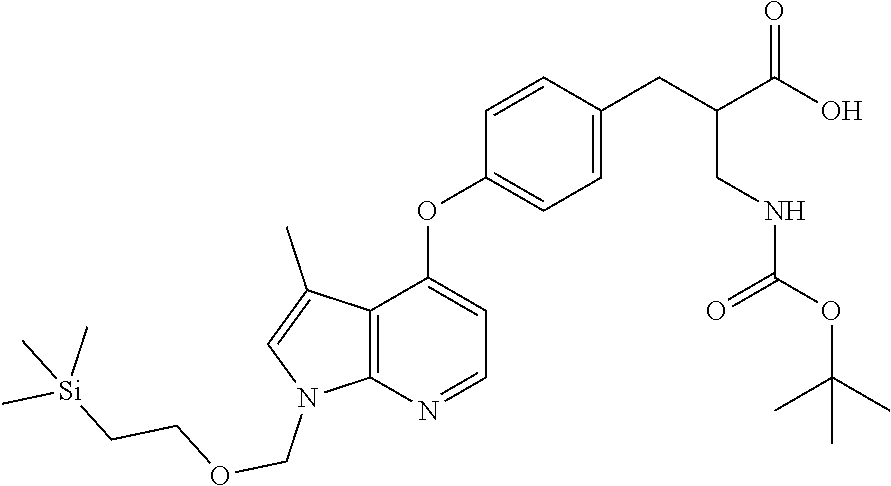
C12=C(N=CC=C1OC1=CC=C(CC(C(O)=O)CNC(OC(C)(C)C)=O)C=C1)N(COCC[Si](C)(C)C)C=C2C
